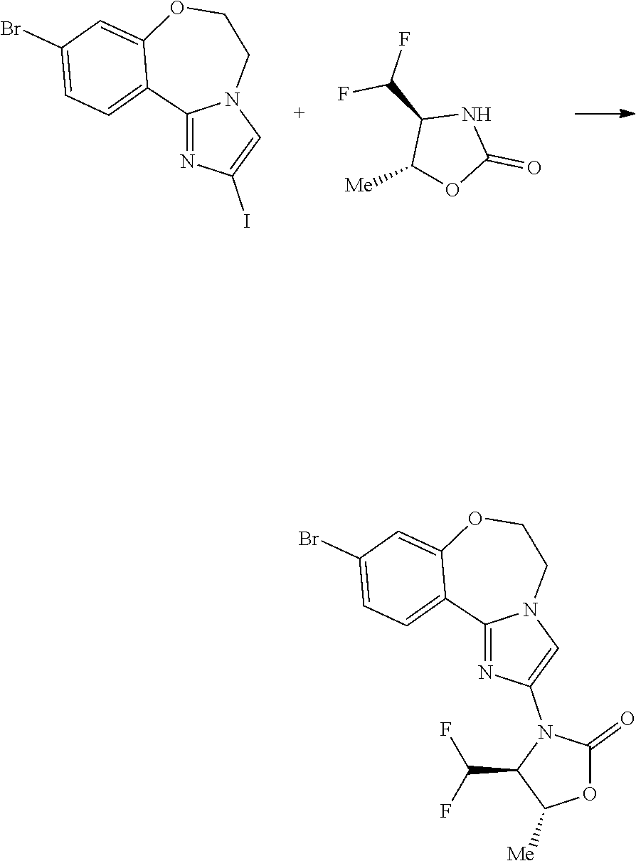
N1C(C(F)F)C([Me])OC1=O.IC1=CN2C(=N1)C1=CC=C(Br)C=C1OCC2.O=C1OC([Me])C(C(F)F)N1C1=CN2C(=N1)C1=CC=C(Br)C=C1OCC2
